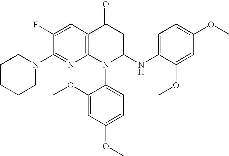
C1(N2CCCCC2)=NC2=C(C=C1F)C(=O)C=C(NC1=CC=C(OC)C=C1OC)N2C1=CC=C(OC)C=C1OC
